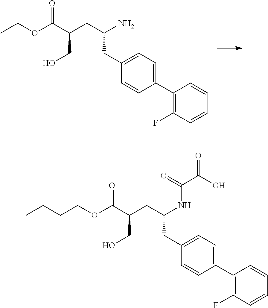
CCOC(C(CC(N)CC1=CC=C(C2=C(F)C=CC=C2)C=C1)CO)=O.C(COC(C(CC(NC(C(O)=O)=O)CC1=CC=C(C2=C(F)C=CC=C2)C=C1)CO)=O)CC
